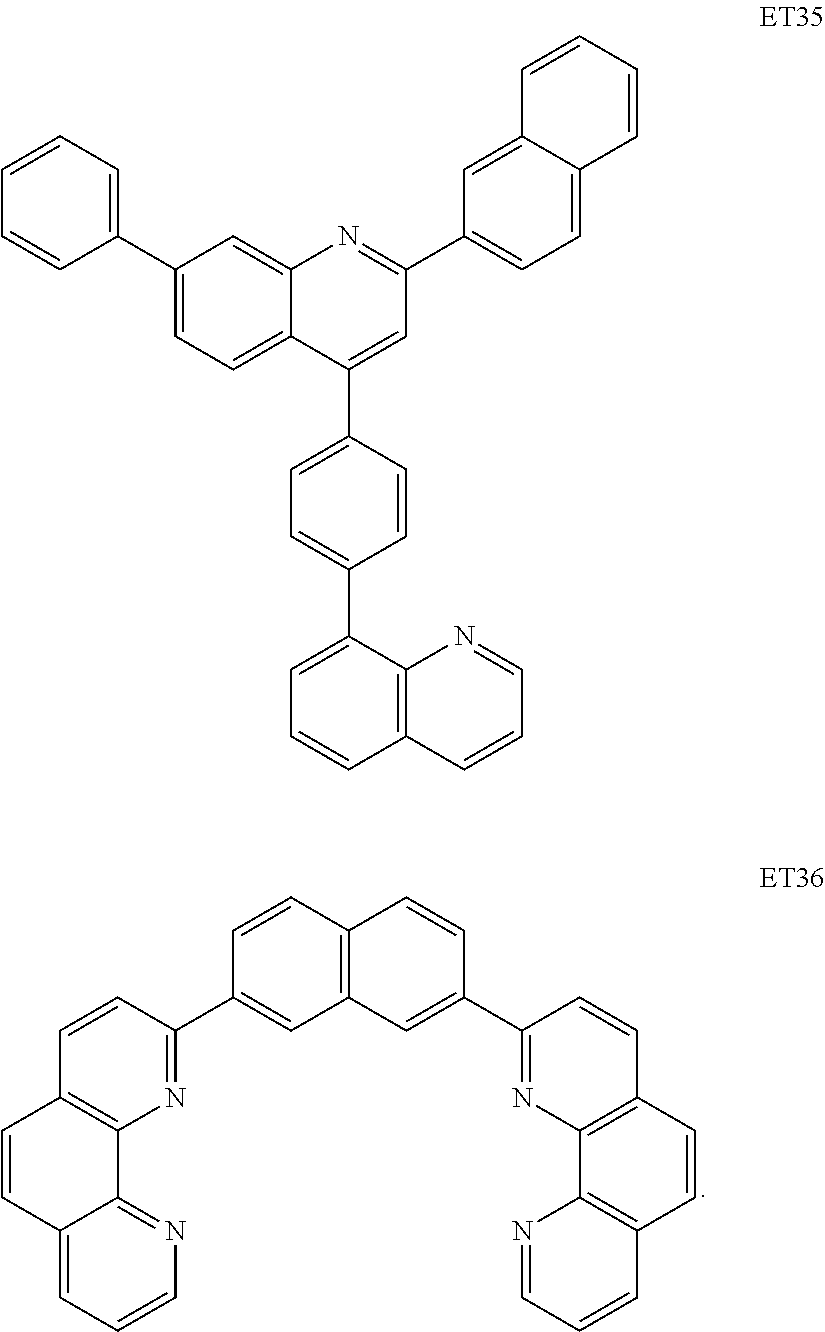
C12=C(C=CC(C3=NC4=C(C=C3)C=CC3=CC=CN=C43)=C1)C=CC(C1=NC3=C(C=C1)C=CC1=C3N=CC=C1)=C2.C12=CC(C3=CC=CC=C3)=CC=C1C(C1=CC=C(C3=CC=CC4=C3N=CC=C4)C=C1)=CC(C1=CC=C3C(=C1)C=CC=C3)=N2
